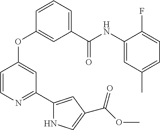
C1(C(NC2=CC(C)=CC=C2F)=O)=CC=CC(OC2=CC(C3=CC(C(OC)=O)=CN3)=NC=C2)=C1
